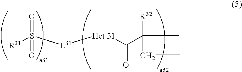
[R31]S([L31][Het 31]C(C([R32])(CC)C)=O)(=O)=O
